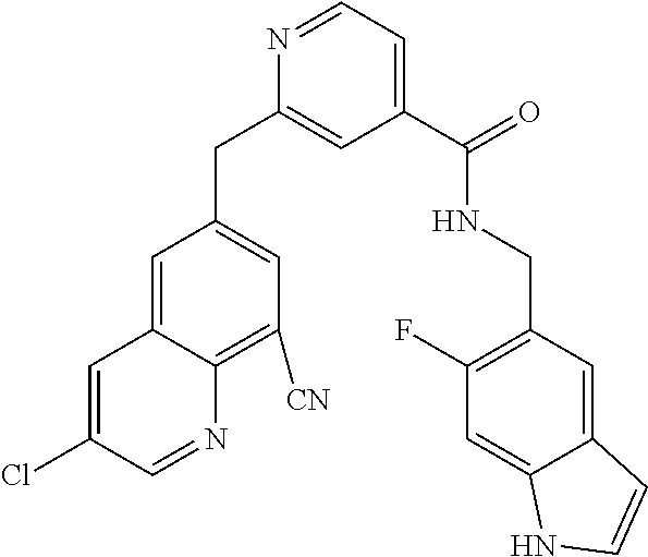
C1=C2C(=C([CN])C=C1CC1=CC(C(=O)NCC3=C(F)C=C4C(=C3)C=CN4)=CC=N1)N=CC(Cl)=C2
